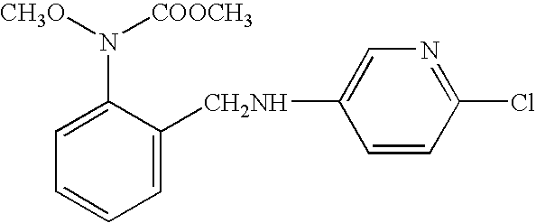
C1=C([CH2NH]C2=CN=C(Cl)C=C2)C(N([CH3O])[COOCH3])=CC=C1
